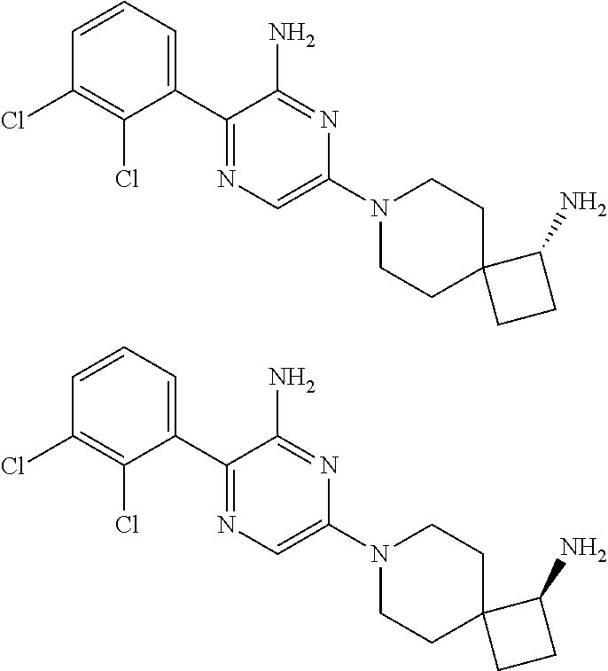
C1(Cl)=C(Cl)C(C2=NC=C(N3CCC4(CC3)CCC4N)N=C2N)=CC=C1.C1(Cl)=C(Cl)C(C2=NC=C(N3CCC4(CC3)CCC4N)N=C2N)=CC=C1
